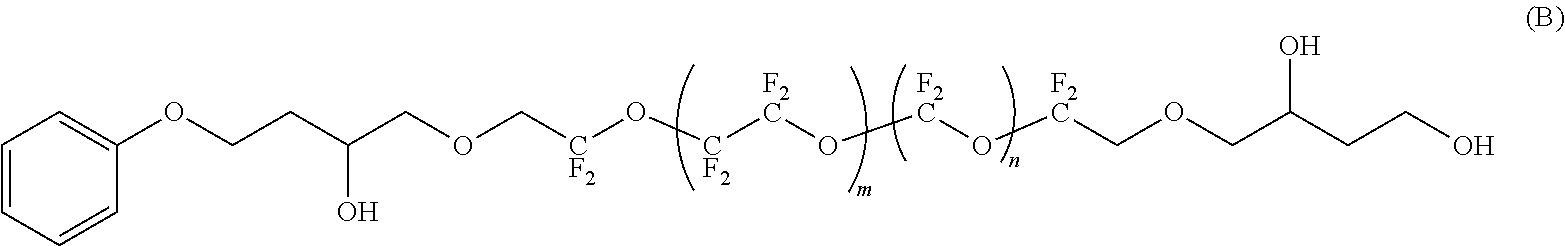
C1=CC=CC(OCCC(COC[CF2]O[CF2][F2C]O[F2C]O[F2C]COCC(CCO)O)O)=C1
